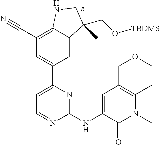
C1(NC2=CC3=C(N(C)C2=O)CCOC3)=NC(C2=CC(C#N)=C3C(=C2)C(CO[TBDMS])(C)CN3)=CC=N1.[R]
